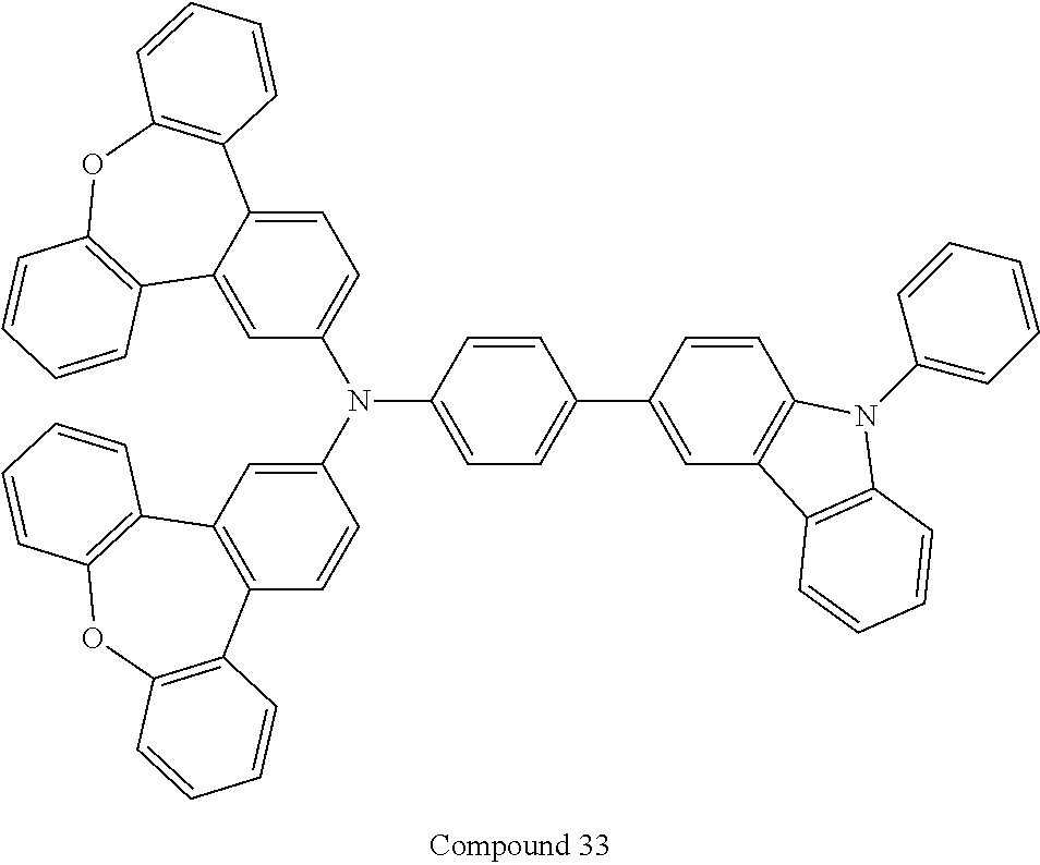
C12=C(C=C(N(C3=CC=C4C(=C3)C3=C(OC5=C4C=CC=C5)C=CC=C3)C3=CC=C(C4=CC5=C(C=C4)N(C4=CC=CC=C4)C4=C5C=CC=C4)C=C3)C=C1)C1=C(OC3=C2C=CC=C3)C=CC=C1
